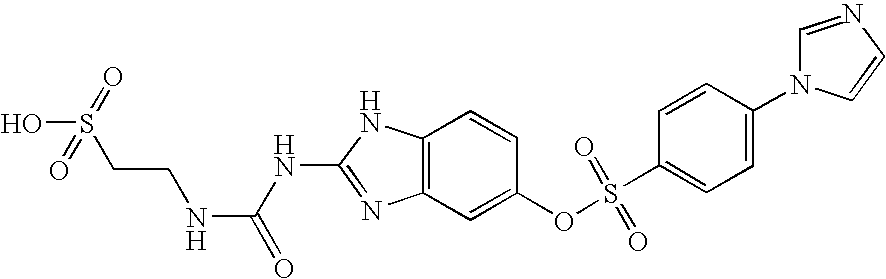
C12=C(C=C(OS(C3=CC=C(N4C=NC=C4)C=C3)(=O)=O)C=C1)N=C(NC(=O)NCCS(O)(=O)=O)N2
